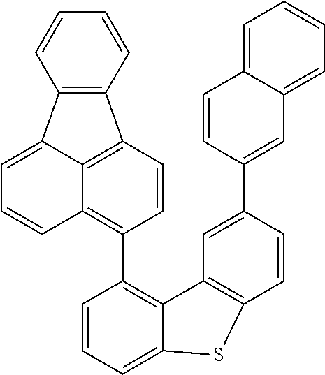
C12=C(C3=C4C(=CC=C3)SC3=C4C=C(C4=CC5=CC=CC=C5C=C4)C=C3)C=CC3=C1C(=CC=C2)C1=C3C=CC=C1
